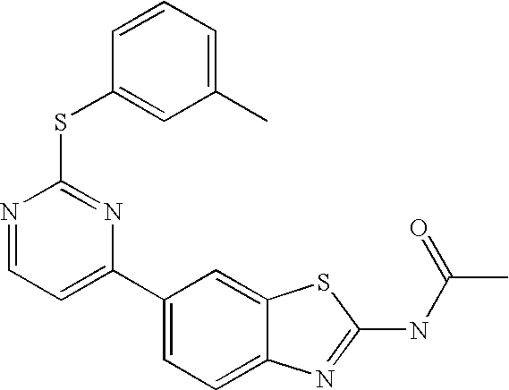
C1(C2=CC=C3C(=C2)SC(NC(C)=O)=N3)=CC=NC(SC2=CC(C)=CC=C2)=N1
